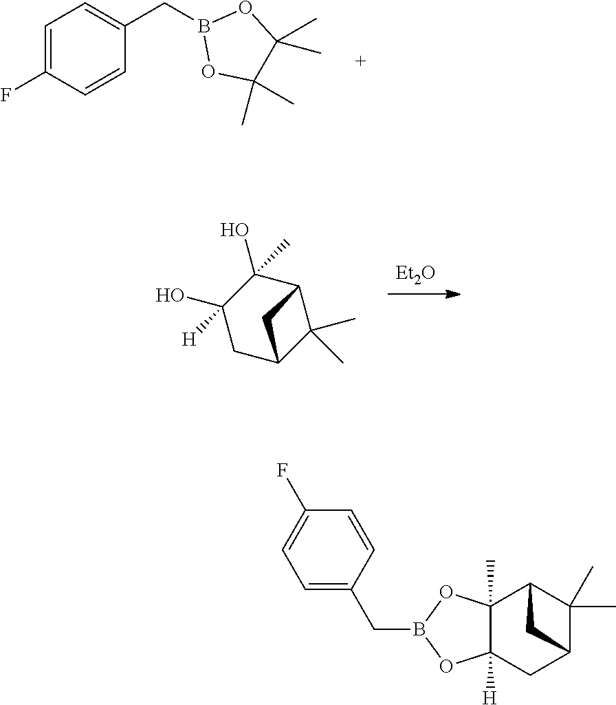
C1(F)=CC=C(CB2OC(C)(C)C(C)(C)O2)C=C1.[Et2O].C1([H])(O)C(C)(O)C2C(C)(C)C(C1)C2.C12([H])C(C)(C3C(C)(C)C(C1)C3)OB(CC1=CC=C(F)C=C1)O2
